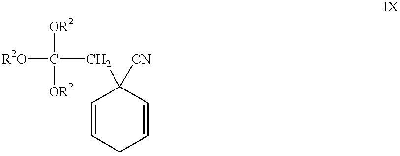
C1=CCC=CC1(CC([OR2])([OR2])[R2O])[CN]
